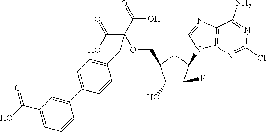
C1(O)C(F)C(N2C3=C(C(N)=NC(Cl)=N3)N=C2)OC1COC(CC1=CC=C(C2=CC(C(O)=O)=CC=C2)C=C1)(C(O)=O)C(O)=O
